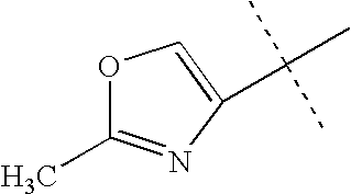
O1C(C)=NC(C(C)(C)C)=C1
